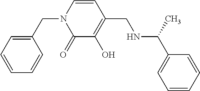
C1=CN(CC2=CC=CC=C2)C(=O)C(O)=C1CNC(C1=CC=CC=C1)C
